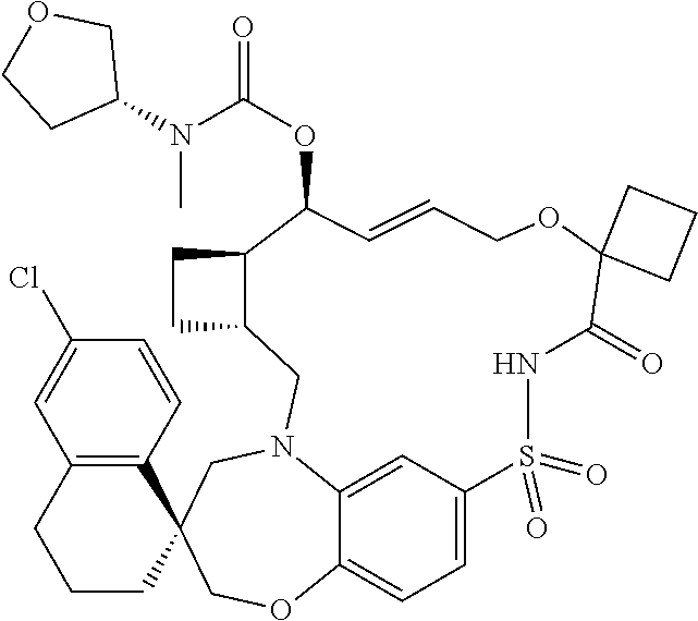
C1=C2C=C3C(=C1)OCC1(CN3CC3C(CC3)C(OC(=O)N(C3COCC3)C)C=CCOC3(C(=O)NS2(=O)=O)CCC3)C2=C(CCC1)C=C(Cl)C=C2
